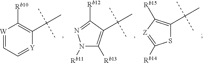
[W]1=CC=[Y]C(C(C)(C)C)=C1[Rb10].[Rb11]N1C([Rb13])=C(C(C)(C)C)C([Rb12])=N1.C(C1=C([Rb15])[Z]=C([Rb14])S1)(C)(C)C
